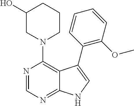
N1(C2=C3C(=NC=N2)NC=C3C2=C(OC)C=CC=C2)CCCC(O)C1
